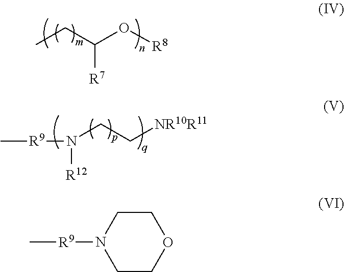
CCC(O[R8])[R7].N(CC[NR10R11])([R9]C)[R12].C1CN([R9]C)CCO1
